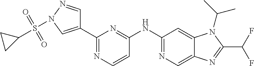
C1(NC2=NC=C3C(=C2)N(C(C)C)C(C(F)F)=N3)=NC(C2=CN(S(C3CC3)(=O)=O)N=C2)=NC=C1
